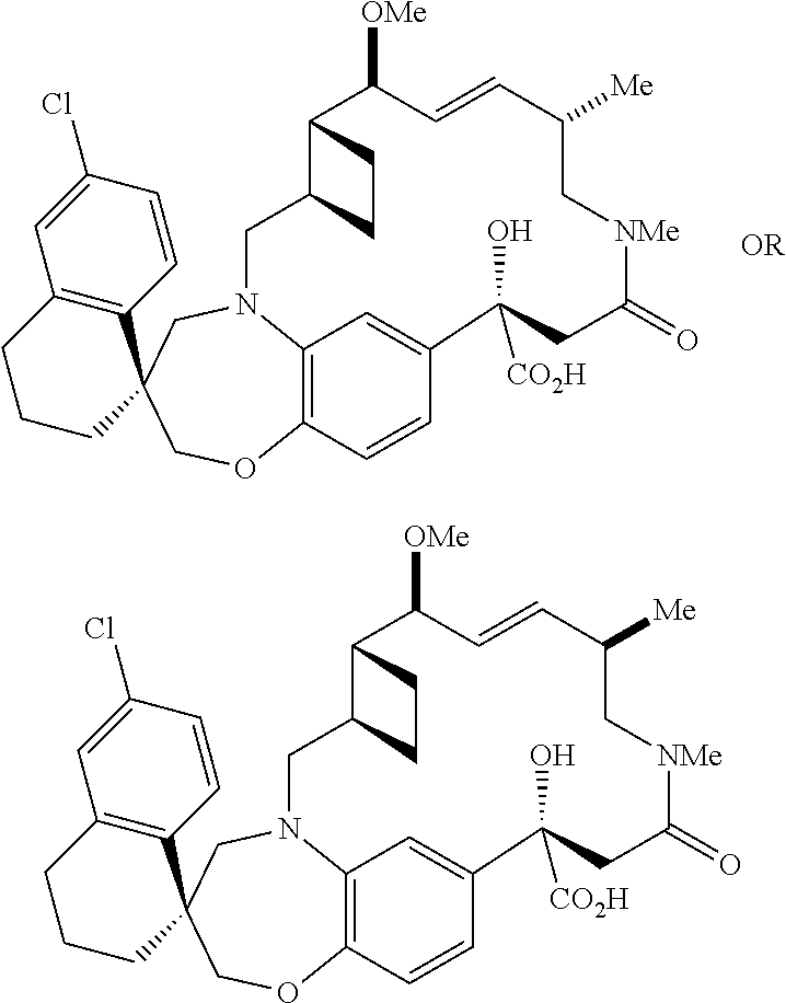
C12=C(CCCC13COC1=C4C=C(C=C1)C([CO2H])(O)CC(=O)[NMe]CC([Me])C=CC([OMe])C1C(CN4C3)CC1)C=C(Cl)C=C2.C12=C(CCCC13COC1=C4C=C(C=C1)C([CO2H])(O)CC(=O)[NMe]CC([Me])C=CC([OMe])C1C(CN4C3)CC1)C=C(Cl)C=C2
